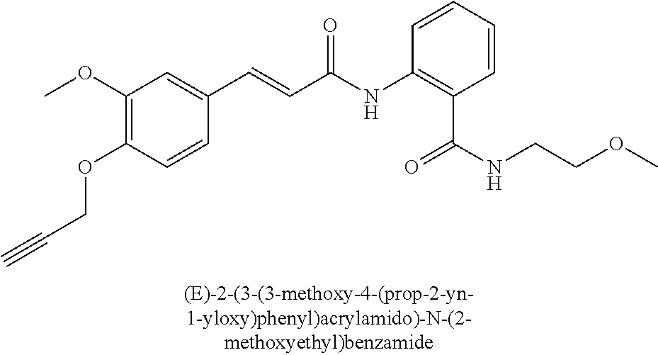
C1(OC)=C(OCC#C)C=CC(C=CC(=O)NC2=C(C(=O)NCCOC)C=CC=C2)=C1
